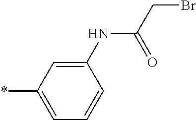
C1(NC(CBr)=O)=CC(*)=CC=C1
